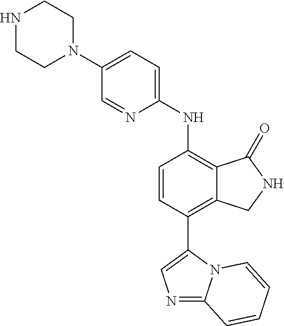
N1CCN(C2=CC=C(NC3=C4C(=C(C5=CN=C6N5C=CC=C6)C=C3)CNC4=O)N=C2)CC1
